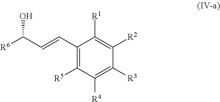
C1(C=CC([R6])O)=C([R5])C([R4])=C([R3])C([R2])=C1[R1]
